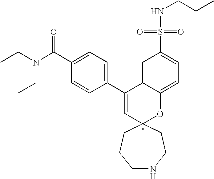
CCN(C(C1=CC=C(C2=CC3(OC4=CC=C(S(=O)(=O)NCCC)C=C24)CCNCCC3)C=C1)=O)CC
